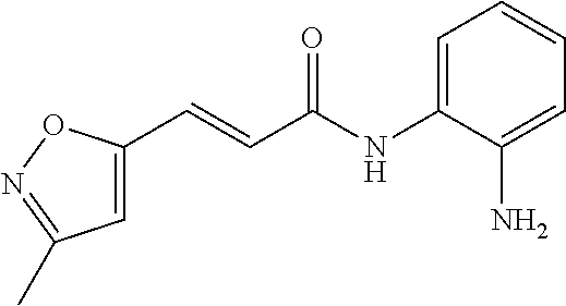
C1(NC(C=CC2=CC(C)=NO2)=O)=CC=CC=C1N
